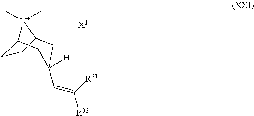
C1CC2CC(C=C([R32])[R31])([H])CC1[N+]2(C)C.[X1]
